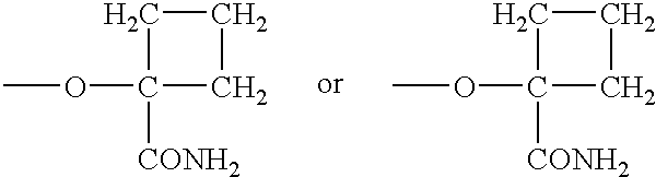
O(C1([CONH2])CCC1)C.O(C1([CONH2])CCC1)C
